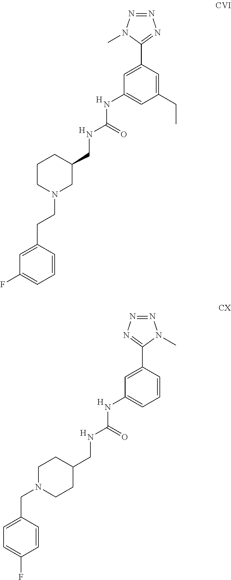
[H].[H].C1(CCN2CC(CNC(=O)NC3=CC(CC)=CC(C4=NN=NN4C)=C3)CCC2)=CC(F)=CC=C1.[H].[H].C1CC(CNC(=O)NC2=CC=CC(C3=NN=NN3C)=C2)CCN1CC1=CC=C(F)C=C1
